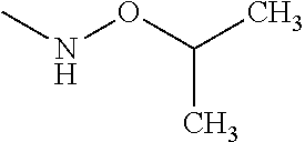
CNOC(C)C
